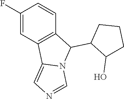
FC1=CC2=C(C=C1)C(C1C(O)CCC1)N1C2=CN=C1
